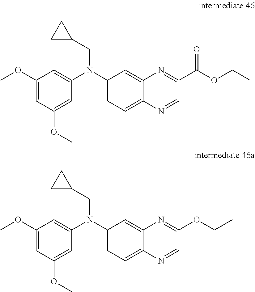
C1(OC)=CC(OC)=CC(N(C2=CC=C3C(=C2)N=C(C(OCC)=O)C=N3)CC2CC2)=C1.C1(OC)=CC(OC)=CC(N(C2=CC=C3C(=C2)N=C(OCC)C=N3)CC2CC2)=C1
